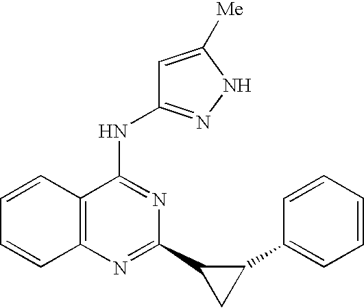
C12=C(C(NC3=NNC([Me])=C3)=NC(C3C(C4=CC=CC=C4)C3)=N1)C=CC=C2
